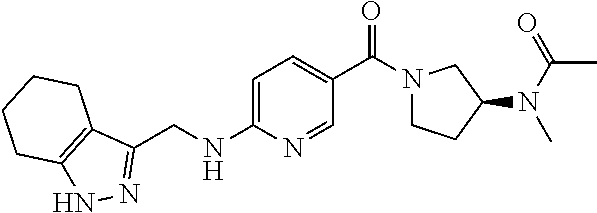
C1=C(NCC2=NNC3=C2CCCC3)N=CC(C(N2CCC(N(C(C)=O)C)C2)=O)=C1
